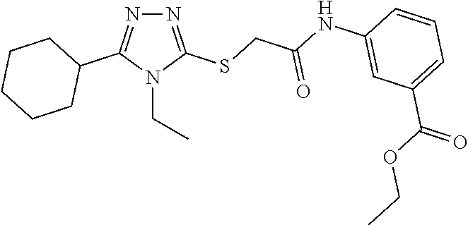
N1=C(SCC(NC2=CC(C(OCC)=O)=CC=C2)=O)N(CC)C(C2CCCCC2)=N1
